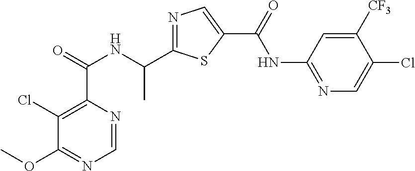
N1=C(C(NC(C2=C(Cl)C(OC)=NC=N2)=O)C)SC(C(=O)NC2=NC=C(Cl)C([CF3])=C2)=C1
